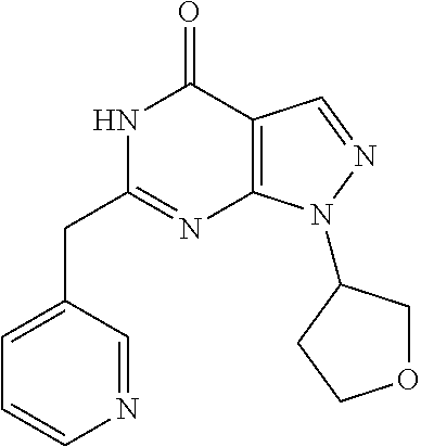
N1C(CC2=CC=CN=C2)=NC2=C(C1=O)C=NN2C1COCC1
